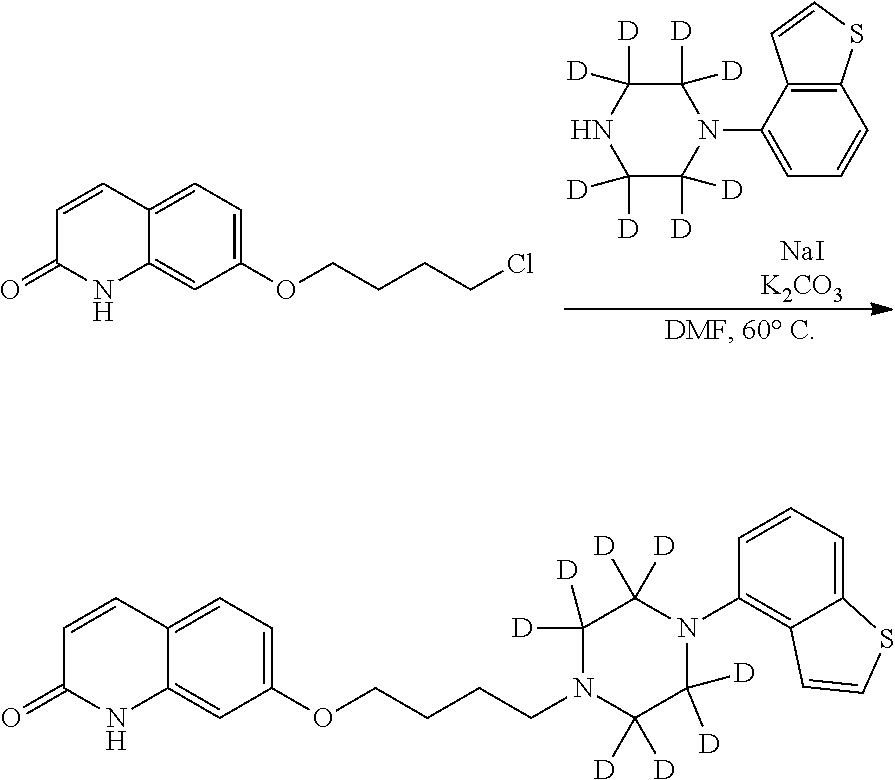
C1([D])([D])C([D])([D])NC([D])([D])C([D])([D])N1C1=CC=CC2=C1C=CS2.C1=CC2=CC=C(OCCCCCl)C=C2NC1=O.C1=CC2=CC=C(OCCCCN3C([D])([D])C([D])([D])N(C4=C5C(=CC=C4)SC=C5)C([D])([D])C3([D])[D])C=C2NC1=O
